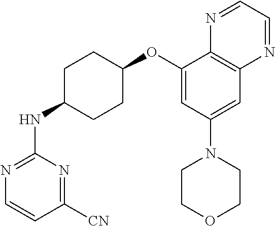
C1(NC2CCC(OC3=CC(N4CCOCC4)=CC4=C3N=CC=N4)CC2)=NC=CC([CN])=N1
